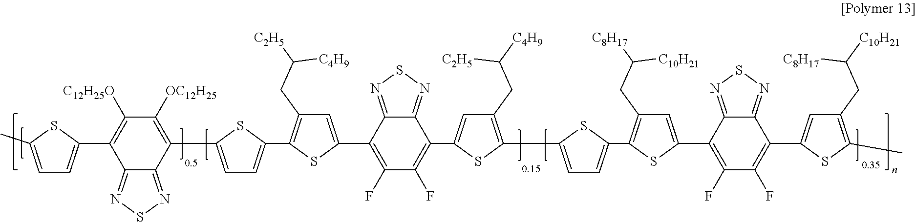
C1(F)=C(C2=CC(CC([C2H5])[C4H9])=C(C3=CC=C(C4=C([OC12H25])C([C12H25O])=C(C5=CC=C(C)S5)C5=NSN=C45)S3)S2)C2=NSN=C2C(C2=CC(CC([C4H9])[C2H5])=C(C3=CC=C(C4=C(CC([C8H17])[C10H21])C=C(C5=C(F)C(F)=C(C6=CC(CC([C10H21])[C8H17])=C(C)S6)C6=NSN=C56)S4)S3)S2)=C1F
